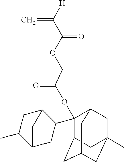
C12CC3CC(C)(CC(C3)C1(OC(COC(C([H])=C)=O)=O)C1CC3C(C)CC1C3)C2
